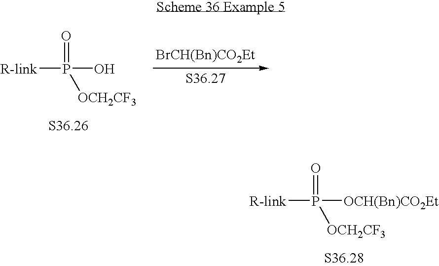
[BrCH(Bn)CO2Et].[R-link]P(O)([OCH2CF3])=O.[R-link]P([OCH(Bn)CO2Et])([OCH2CF3])=O
